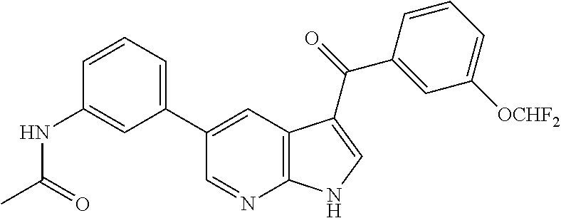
C1(C2=CC3=C(N=C2)NC=C3C(C2=CC([OCHF2])=CC=C2)=O)=CC=CC(NC(C)=O)=C1
